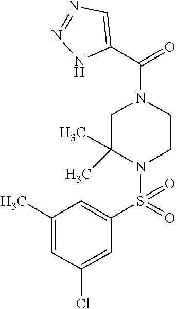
C1(C)=CC(Cl)=CC(S(N2CCN(C(=O)C3=CN=NN3)CC2(C)C)(=O)=O)=C1
